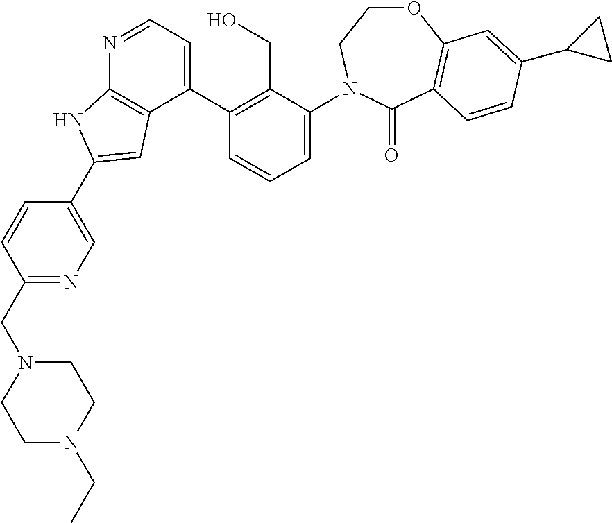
C1(CN2CCN(CC)CC2)=NC=C(C2=CC3=C(N=CC=C3C3=C(CO)C(N4CCOC5=C(C4=O)C=CC(C4CC4)=C5)=CC=C3)N2)C=C1
